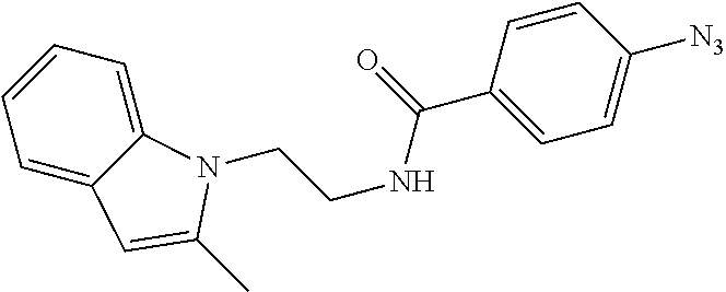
C1=CC=C2C(=C1)C=C(C)N2CCNC(=O)C1=CC=C([N3])C=C1
